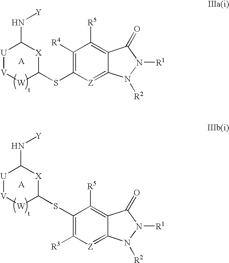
C1([R4])=C(SC2[X]C(N[Y])[U][V][W]2)[Z]=C2C(=C1[R5])C(=O)N([R1])N2[R2].C1(SC2[X]C(N[Y])[U][V][W]2)=C([R3])[Z]=C2C(=C1[R5])C(=O)N([R1])N2[R2]
